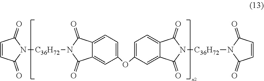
C1=CC(=O)N([C36H72]N2C(=O)C3=CC(OC4=CC=C5C(=C4)C(=O)N([C36H72]N4C(=O)C=CC4=O)C5=O)=CC=C3C2=O)C1=O
